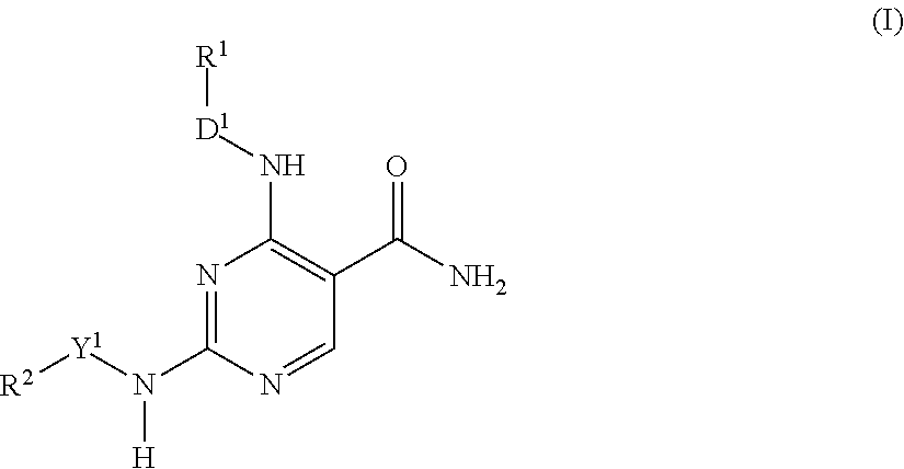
N1=C(N([Y1][R2])[H])N=CC(C(N)=O)=C1N[D1][R1]
